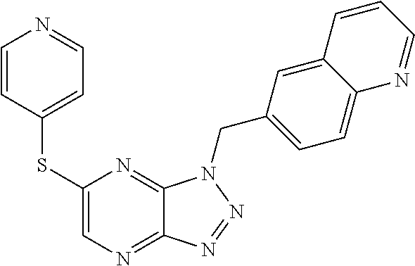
C1(SC2=CC=NC=C2)=CN=C2C(=N1)N(CC1=CC=C3C(=C1)C=CC=N3)N=N2
